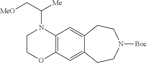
C12=C(C=C3C(=C1)CCN([Boc])CC3)N(C(C[MeO])[Me])CCO2
